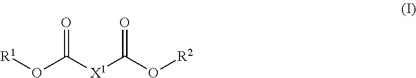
O=C([X1]C(O[R2])=O)O[R1]
